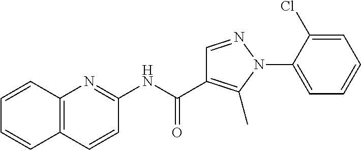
N(C(=O)C1=C(C)N(C2=CC=CC=C2Cl)N=C1)C1=NC2=C(C=C1)C=CC=C2
